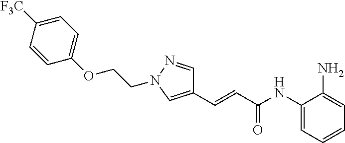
C1=C(N)C(NC(C=CC2=CN(CCOC3=CC=C([F3C])C=C3)N=C2)=O)=CC=C1
